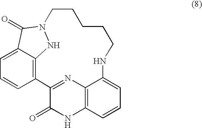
C1=C2C3=C(C=C1)C1=NC4=C(NC1=O)C=CC=C4NCCCCCN(N3)C2=O
